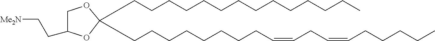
C1(CC[Me2N])COC(CCCCCCCCCCCCCC)(CCCCCCCCC=CCC=CCCCCC)O1
